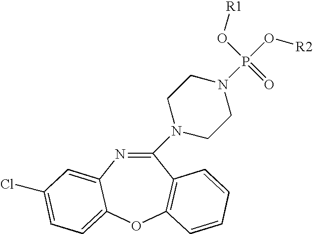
C1(N2CCN(P(O[R2])(O[R1])=O)CC2)=NC2=CC(Cl)=CC=C2OC2=C1C=CC=C2
